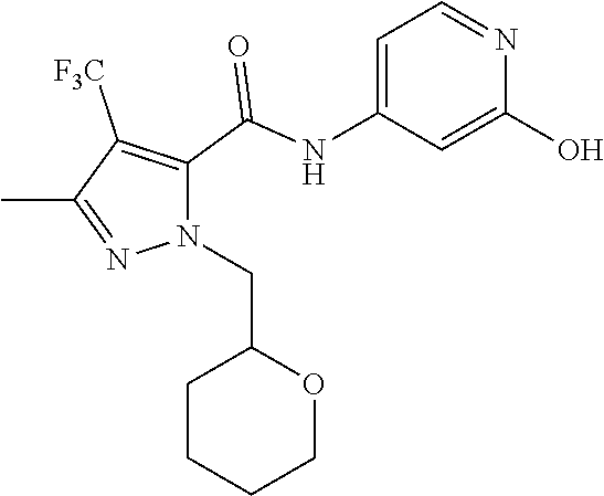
C1=C(NC(=O)C2=C([F3C])C(C)=NN2CC2CCCCO2)C=C(O)N=C1
